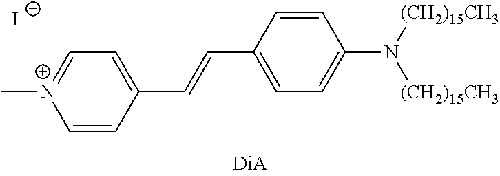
C1=CC(C=CC2=CC=[N+](C)C=C2)=CC=C1N([(CH2)15CH3])[(CH2)15CH3].[I-]
